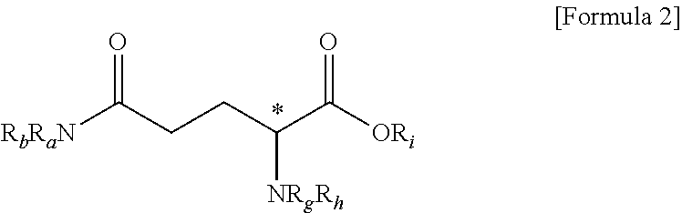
O=C(CCC(C([ORi])=O)[NRgRh])[RbRaN]
